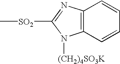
C12=C(N=C([SO2]C)N1[(CH2)4SO3K])C=CC=C2
